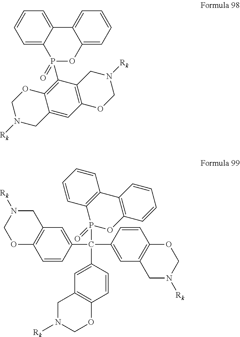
C1=CC(C(P2(=O)OC3=C(C4=C2C=CC=C4)C=CC=C3)(C2=CC3=C(C=C2)OCN([Rk])C3)C2=CC3=C(C=C2)OCN([Rk])C3)=CC2=C1OCN([Rk])C2.C12=CC3=C(CN([Rk])CO3)C(P3(=O)C4=CC=CC=C4C4=CC=CC=C4O3)=C1OCN([Rk])C2
